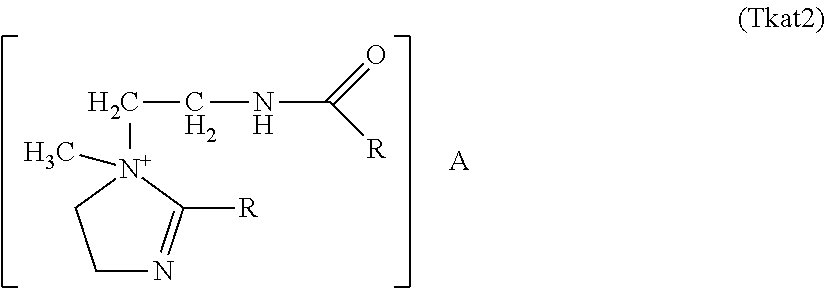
C1N=C([R])[N+](C)(CCNC(=O)[R])C1.[A]
